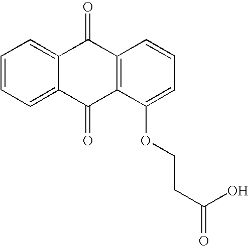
C12=CC=CC=C1C(=O)C1=C(C2=O)C=CC=C1OCCC(O)=O
